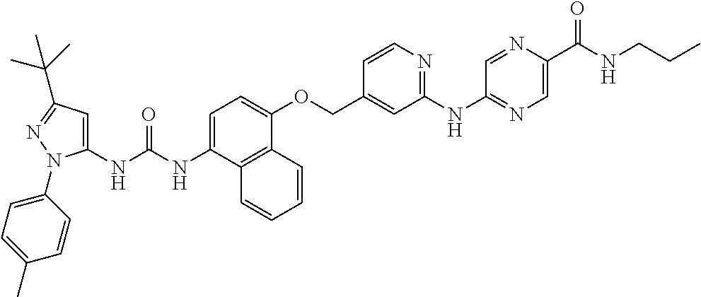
C1=C(NC(NC2=CC(C(C)(C)C)=NN2C2=CC=C(C)C=C2)=O)C2=C(C(OCC3=CC(NC4=NC=C(C(NCCC)=O)N=C4)=NC=C3)=C1)C=CC=C2
